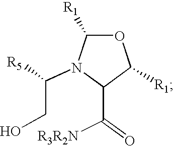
O1C([R1])N(C(CO)[R5])C(C(=O)[R3R2N])C1[R1]
